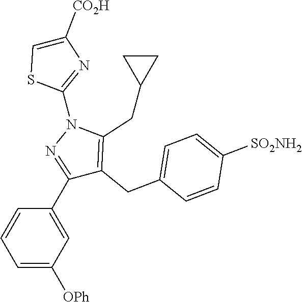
C1=C([OPh])C=C(C2=NN(C3=NC([CO2H])=CS3)C(CC3CC3)=C2CC2=CC=C([SO2NH2])C=C2)C=C1
